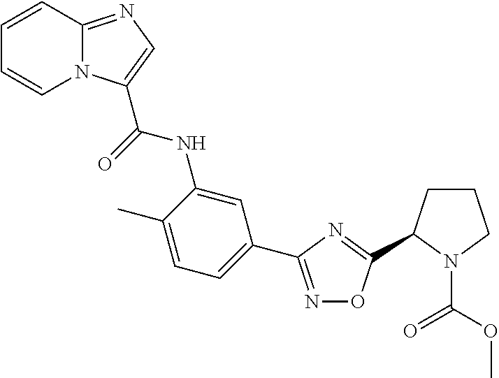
N1=C(C2=CC=C(C)C(NC(=O)C3=CN=C4N3C=CC=C4)=C2)N=C(C2CCCN2C(=O)OC)O1
